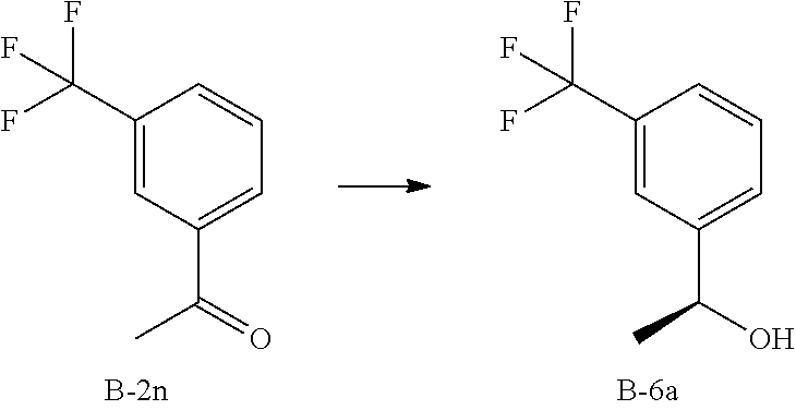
C1(C(F)(F)F)=CC(C(=O)C)=CC=C1.C1(C(F)(F)F)=CC(C(O)C)=CC=C1
